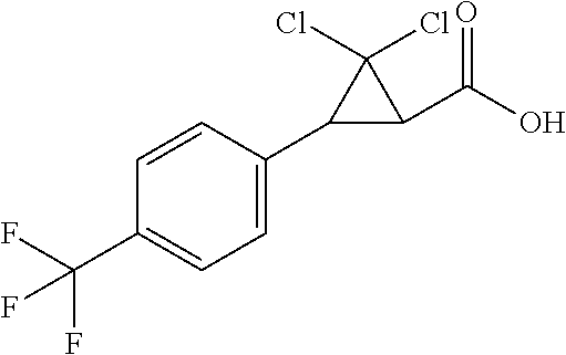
C1(C(F)(F)F)=CC=C(C2C(C(O)=O)C2(Cl)Cl)C=C1
